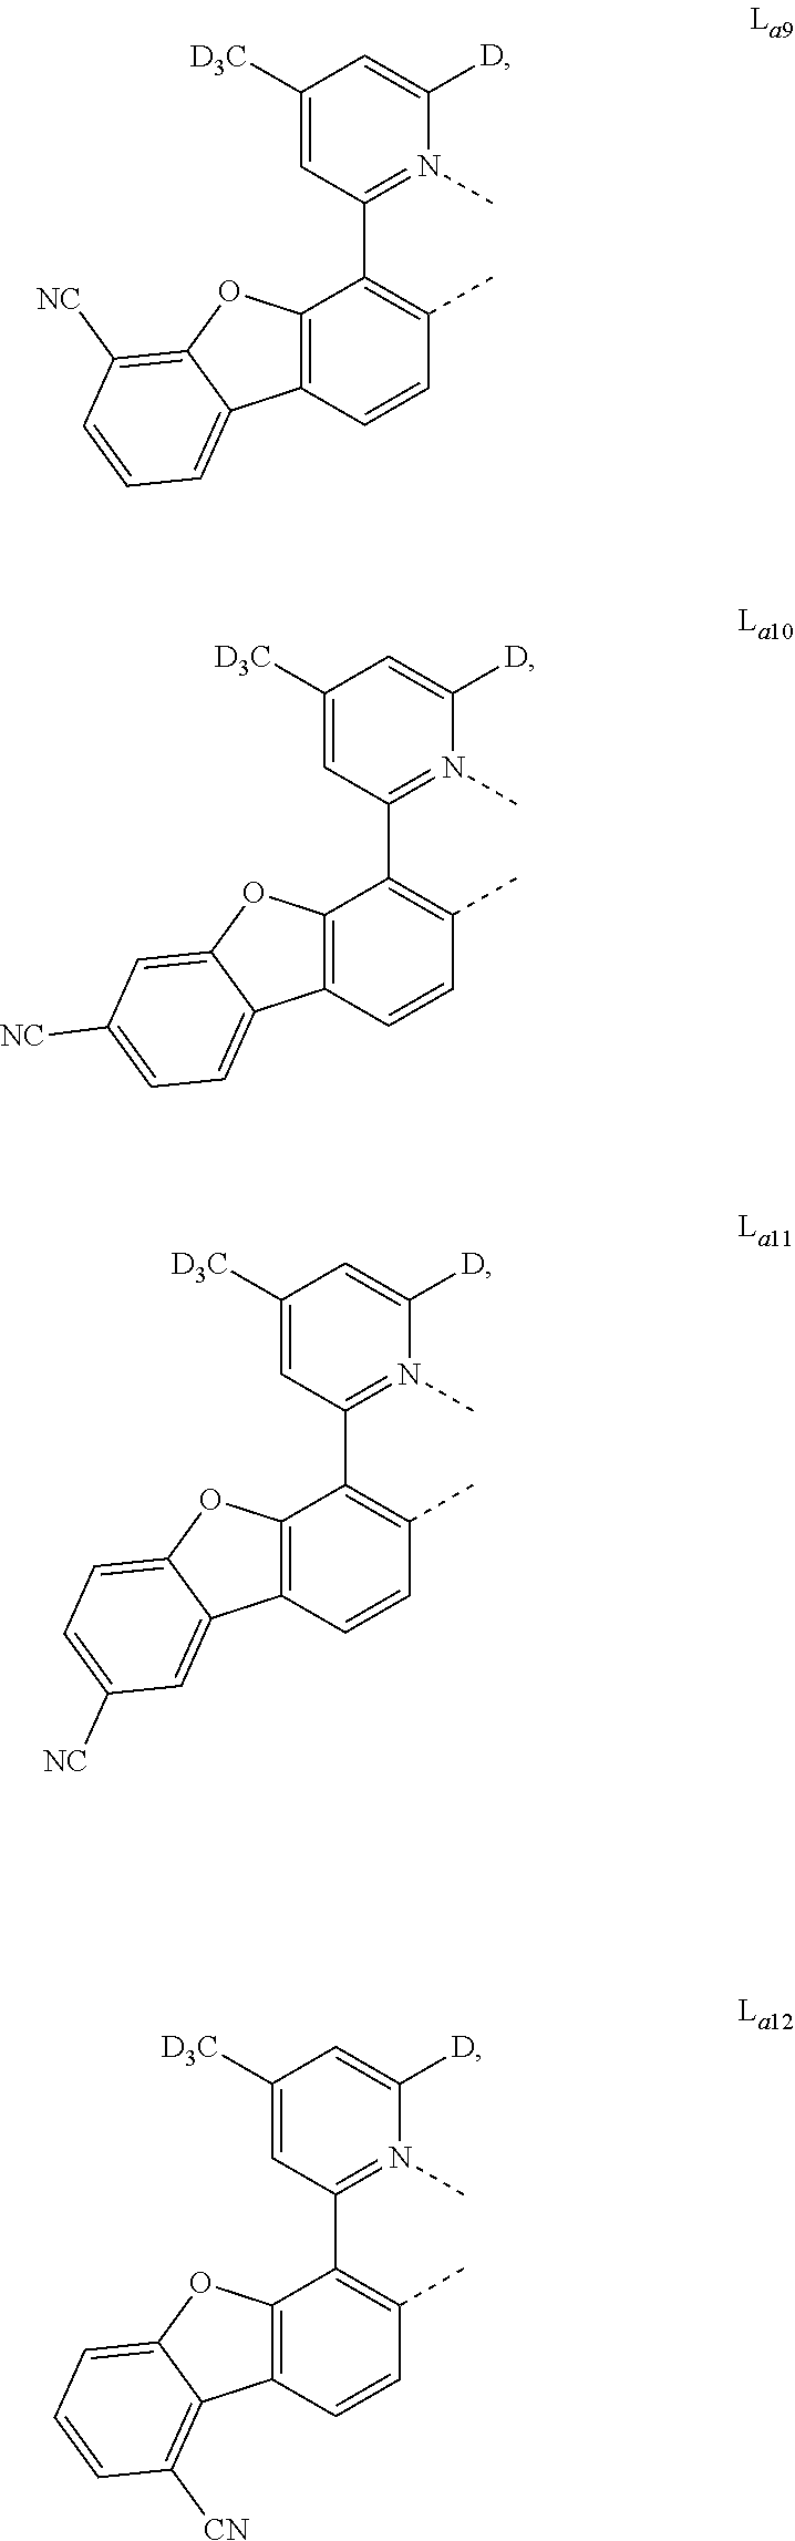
C1([D3C])=CC(C2=C(C)C=CC3=C2OC2=C([NC])C=CC=C32)=N(C)C([D])=C1.C1([D3C])=CC(C2=C(C)C=CC3=C2OC2=CC([NC])=CC=C32)=N(C)C([D])=C1.C1([D3C])=CC(C2=C(C)C=CC3=C2OC2=CC=C([NC])C=C32)=N(C)C([D])=C1.C1([D3C])=CC(C2=C(C)C=CC3=C2OC2=CC=CC([CN])=C32)=N(C)C([D])=C1
